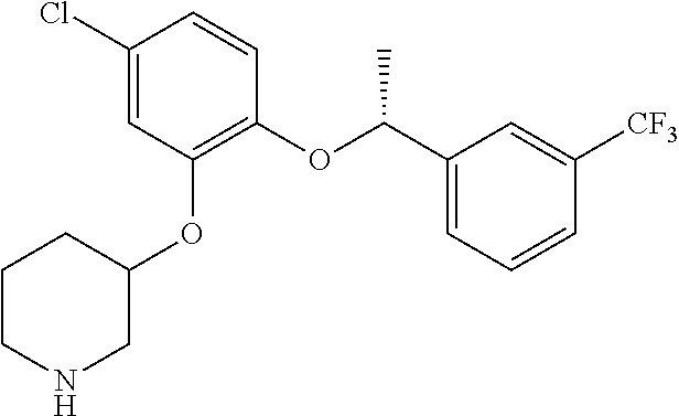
ClC1=CC(OC2CNCCC2)=C(OC(C2=CC=CC([CF3])=C2)C)C=C1
